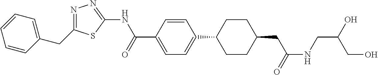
C1=CC(CC2=NN=C(NC(=O)C3=CC=C(C4CCC(CC(=O)NCC(CO)O)CC4)C=C3)S2)=CC=C1
